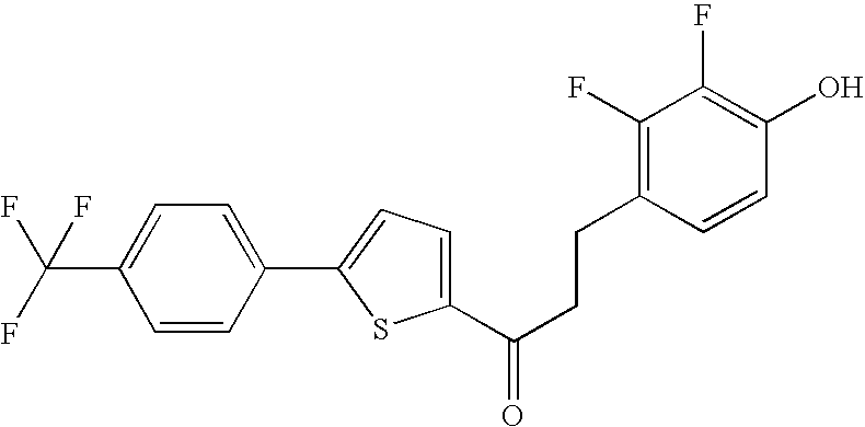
FC(F)(C1=CC=C(C2=CC=C(C(=O)CCC3=C(F)C(F)=C(O)C=C3)S2)C=C1)F
